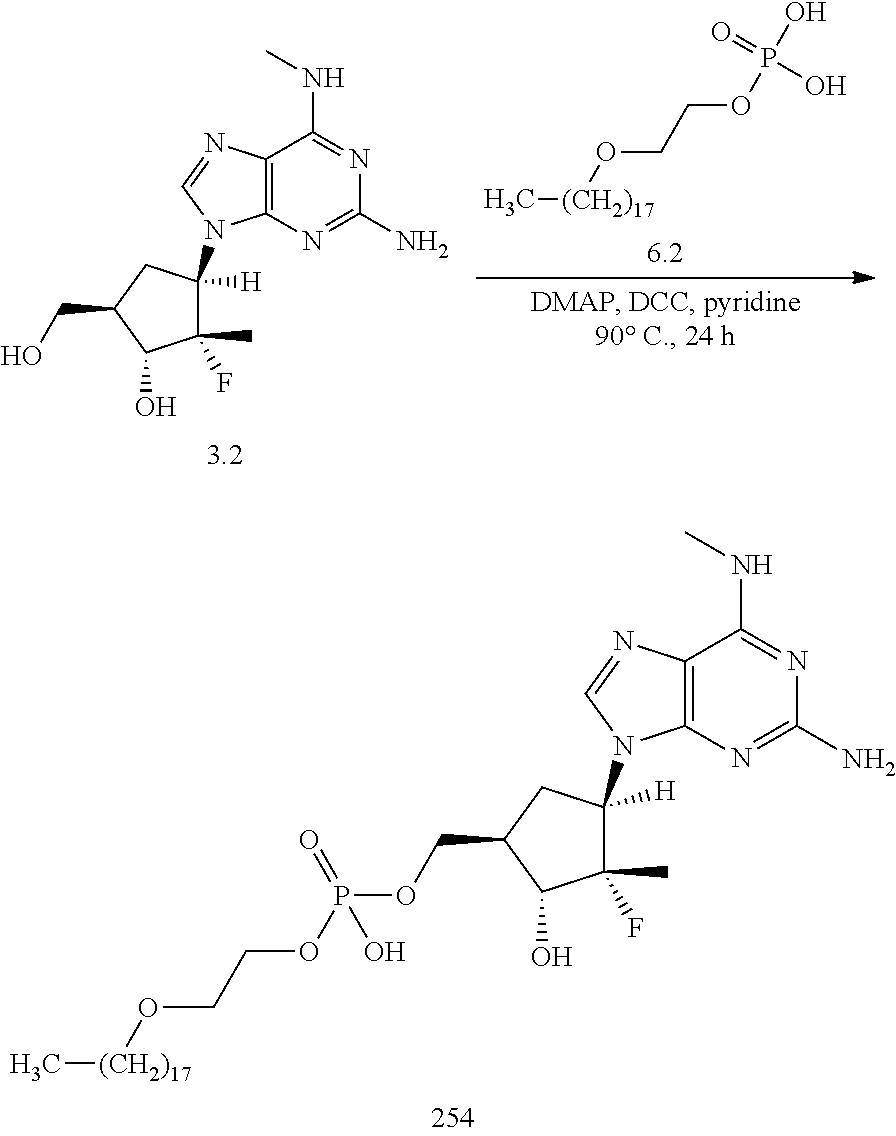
C12=C(N=C(N)N=C1NC)N(C1([H])C(C)(F)C(O)C(CO)C1)C=N2.C(OP(O)(=O)O)CO[(CH2)17]C.C12=C(N=C(N)N=C1NC)N(C1([H])C(C)(F)C(O)C(COP(OCCO[(CH2)17]C)(=O)O)C1)C=N2
